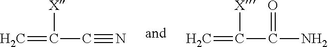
C=C([X])C#N.C=C([X])C(N)=O
